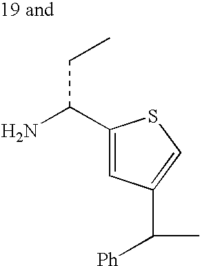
C1(C(N)CC)=CC(C([Ph])C)=CS1
